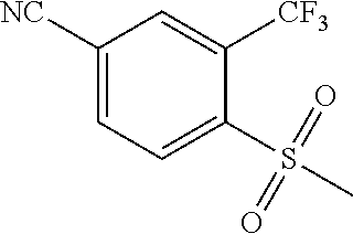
C1([NC])=CC=C(S(=O)(=O)C)C([CF3])=C1
